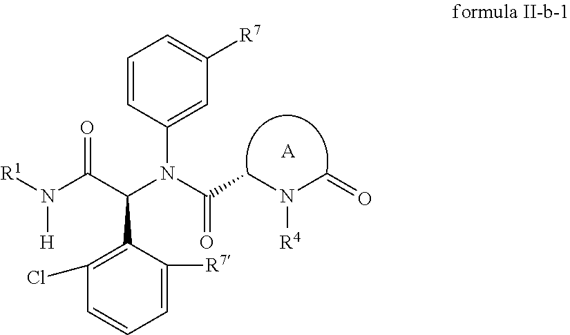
[R1]N(C(C(N(C(CN(C=O)[R4])=O)C1=CC([R7])=CC=C1)C1=C(Cl)C=CC=C1[R7])=O)[H].[A]
